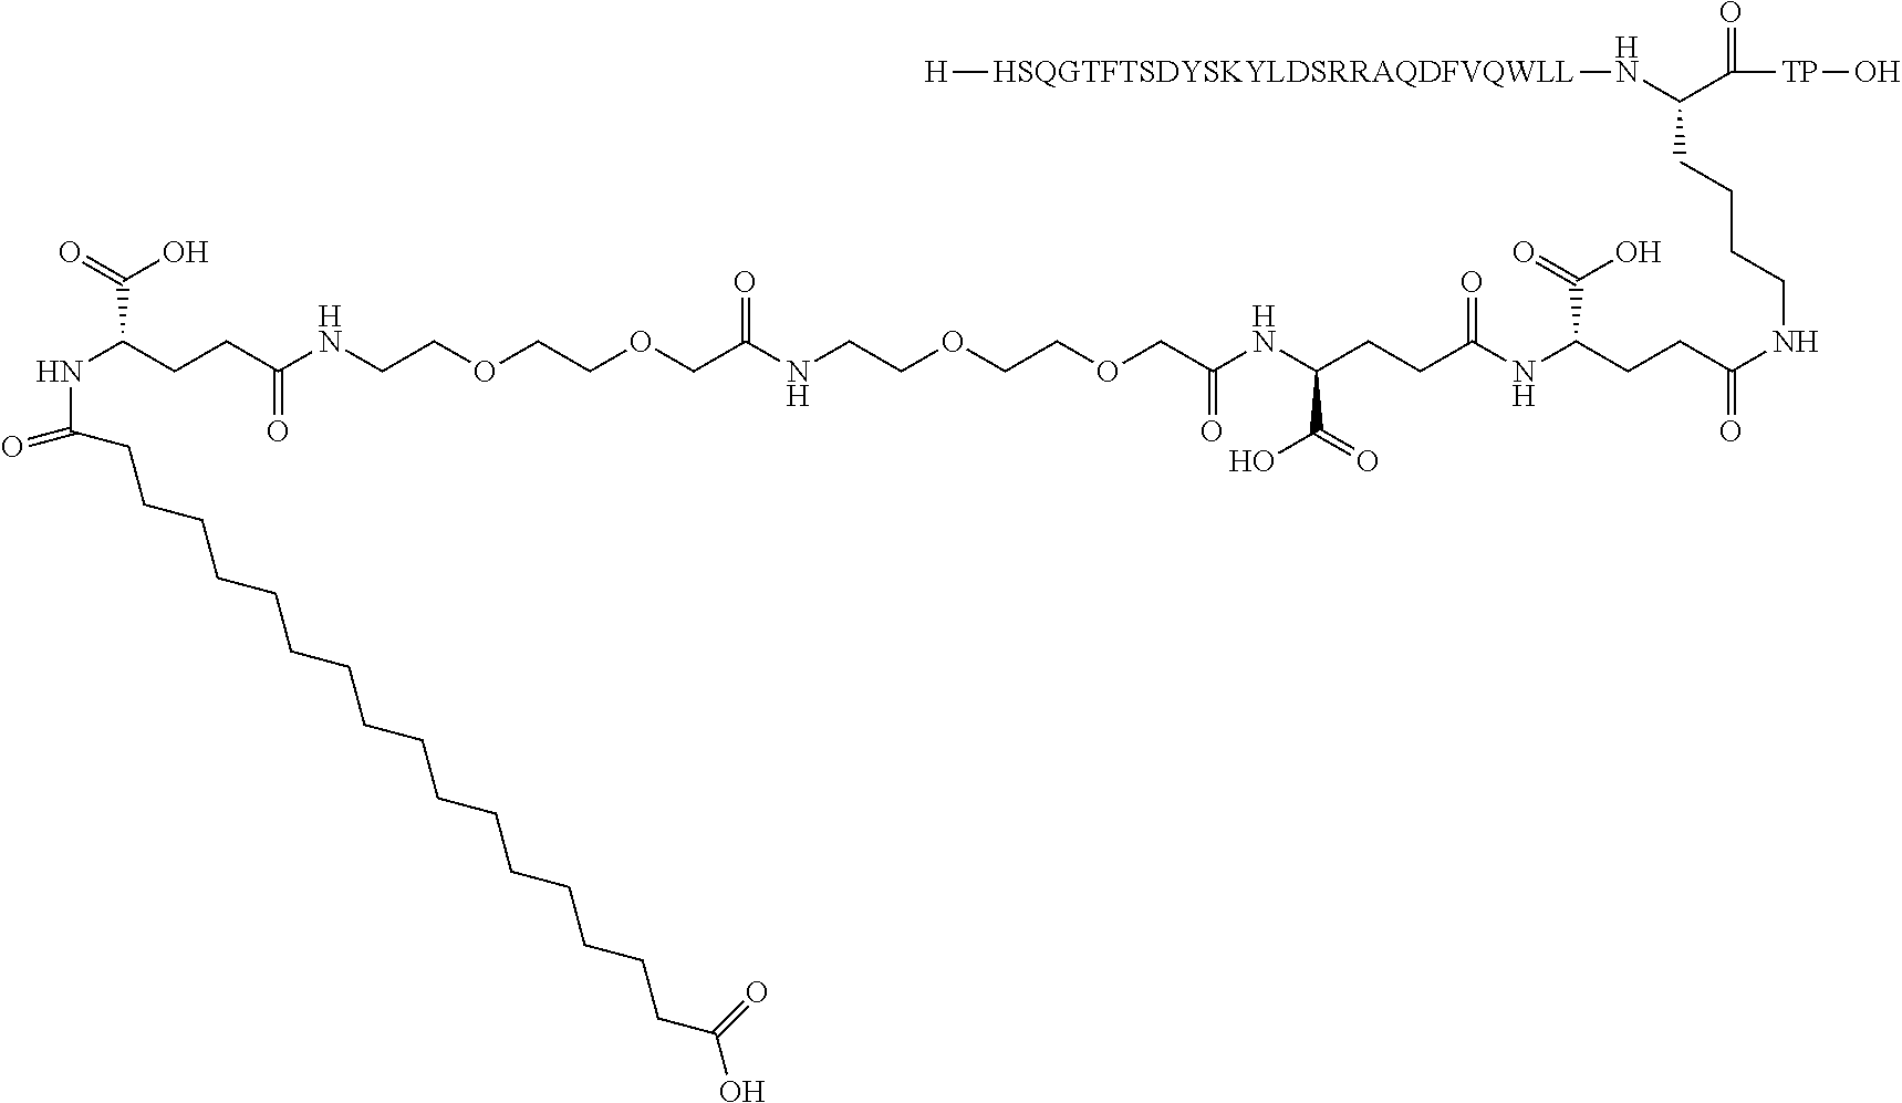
[H][HSQGTFTSDYSKYLDSRRAQDFVQWLL]NC(C([TP]O)=O)CCCCNC(CCC(NC(CCC(NC(COCCOCCNC(COCCOCCNC(CCC(NC(=O)CCCCCCCCCCCCCCCCC(O)=O)C(O)=O)=O)=O)=O)C(=O)O)=O)C(=O)O)=O
